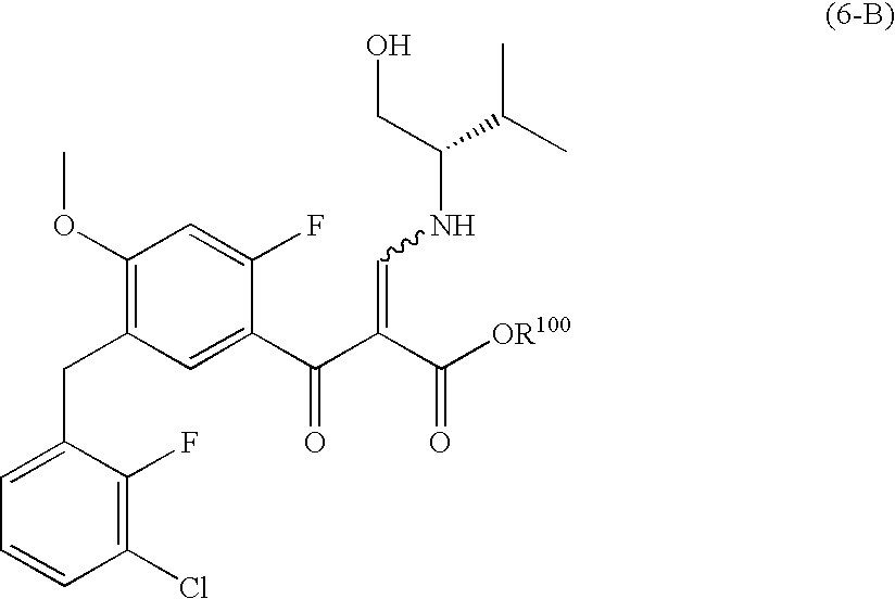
C1(OC)=C(CC2=CC=CC(Cl)=C2F)C=C(C(C(=CNC(CO)C(C)C)C([OR100])=O)=O)C(F)=C1
